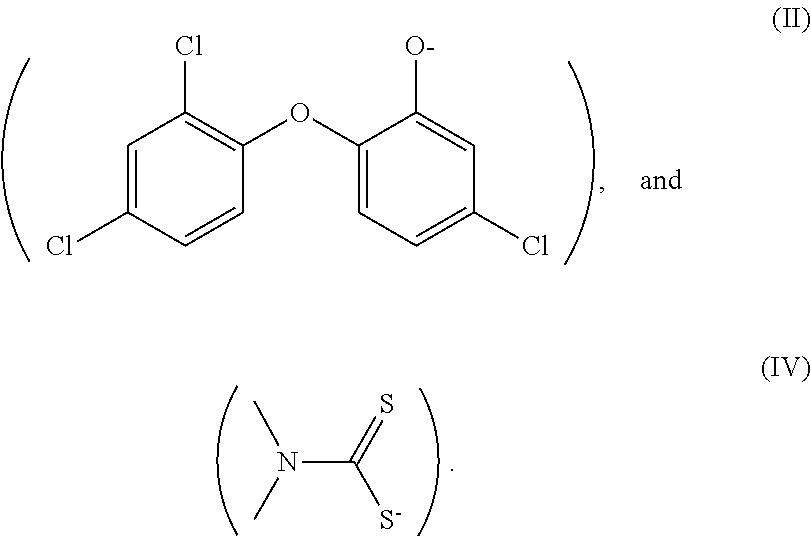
N(C([S-])=S)(C)C.C1=C(Cl)C=CC(OC2=CC=C(Cl)C=C2[O-])=C1Cl
